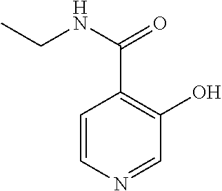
C1=CN=CC(O)=C1C(NCC)=O
